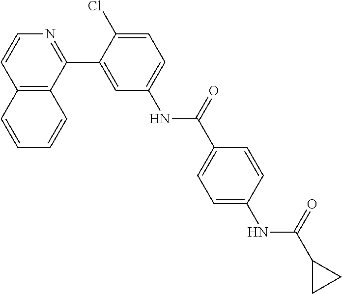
C12=C(C(C3=CC(NC(C4=CC=C(NC(C5CC5)=O)C=C4)=O)=CC=C3Cl)=NC=C1)C=CC=C2
